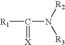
[R1]C(N([R3])[R2])=[X]
